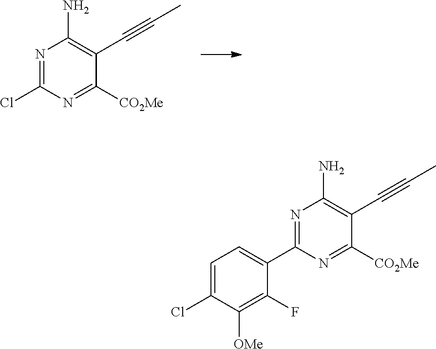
N1=C(Cl)N=C([CO2Me])C(C#CC)=C1N.N1=C(C2=CC=C(Cl)C([OMe])=C2F)N=C([CO2Me])C(C#CC)=C1N
